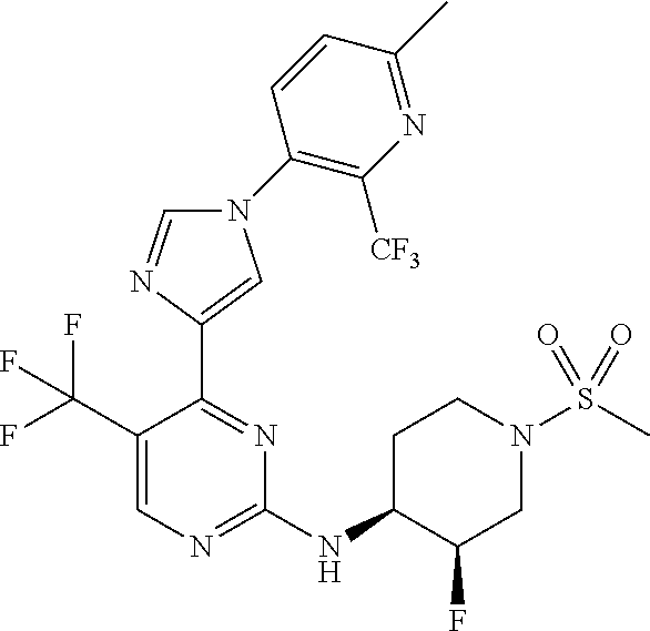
C1(NC2C(F)CN(S(C)(=O)=O)CC2)=NC=C(C(F)(F)F)C(C2=CN(C3=C([CF3])N=C(C)C=C3)C=N2)=N1
